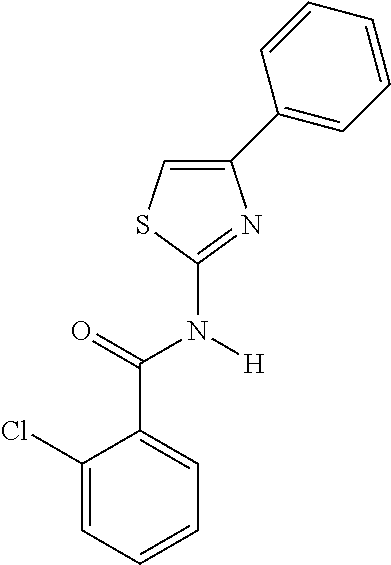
C1(Cl)=CC=CC=C1C(=O)N([H])C1=NC(C2=CC=CC=C2)=CS1
